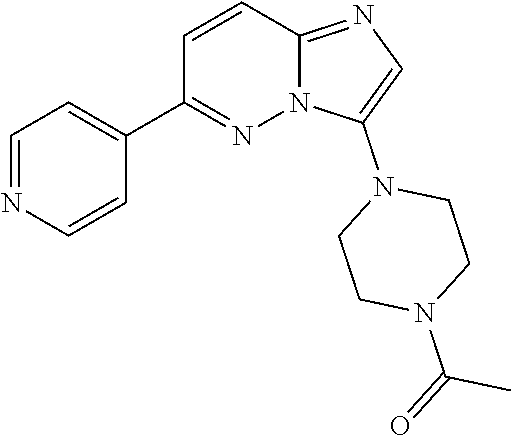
C1=C(N2CCN(C(=O)C)CC2)N2C(=N1)C=CC(C1=CC=NC=C1)=N2
